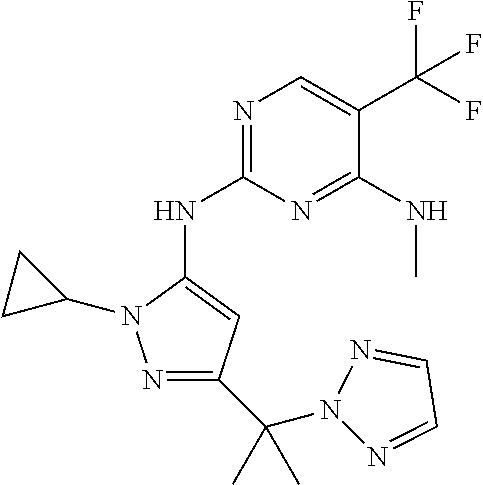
N1=C(NC2=CC(C(N3N=CC=N3)(C)C)=NN2C2CC2)N=C(NC)C(C(F)(F)F)=C1
